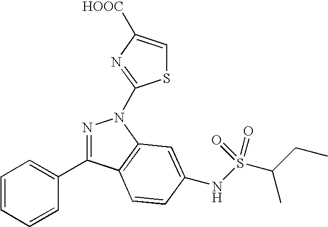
N1=C(C2=CC=CC=C2)C2=C(N1C1=NC([HOOC])=CS1)C=C(NS(=O)(C(CC)C)=O)C=C2
